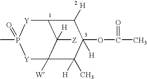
[Y]1C2([W])C([Z])([H])C([Y]P1(C)=O)C([H])C([H])(OC(C)=O)C2([H])C
